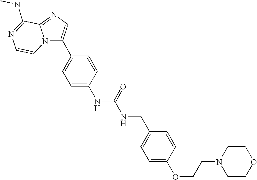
N(CC1=CC=C(OCCN2CCOCC2)C=C1)C(=O)NC1=CC=C(C2=CN=C3N2C=CN=C3NC)C=C1
